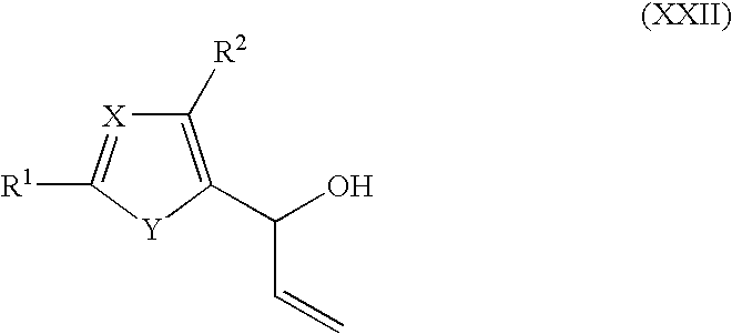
C1([R2])=C(C(O)C=C)[Y]C([R1])=[X]1
